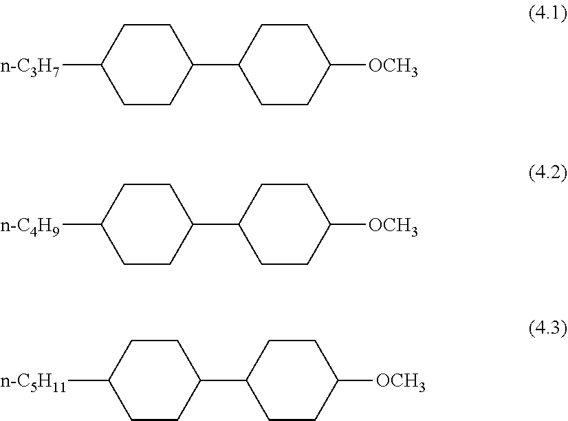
C1(C2CCC([OCH3])CC2)CCC([n-C3H7])CC1.C1(C2CCC([OCH3])CC2)CCC([n-C4H9])CC1.C1(C2CCC([OCH3])CC2)CCC([n-C5H11])CC1
